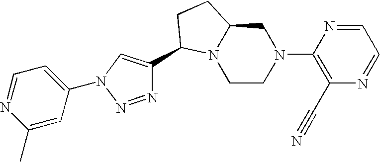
C1CN(C2=C(C#N)N=CC=N2)CC2N1C(C1=CN(C3=CC=NC(C)=C3)N=N1)CC2
